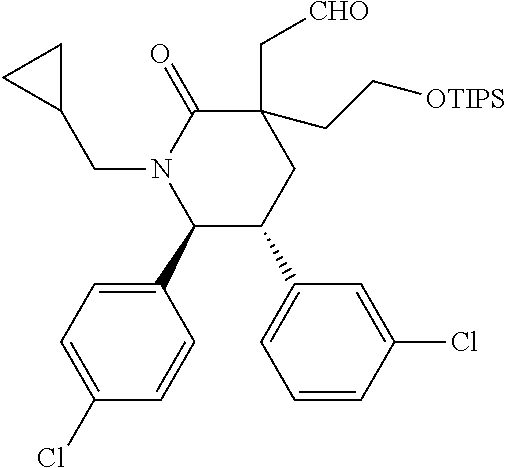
C1(C2=CC=C(Cl)C=C2)C(C2=CC=CC(Cl)=C2)CC(C[CHO])(CC[OTIPS])C(=O)N1CC1CC1
